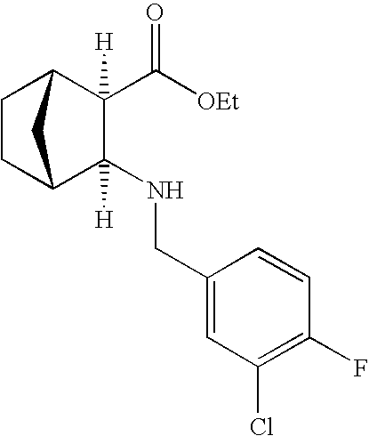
C1(C([OEt])=O)([H])C2CCC(C1(NCC1=CC(Cl)=C(F)C=C1)[H])C2
